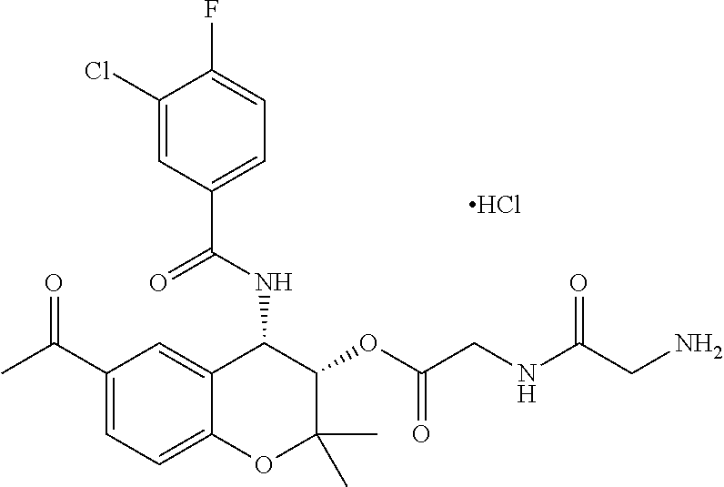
C1(Cl)=CC(C(NC2C3=CC(C(C)=O)=CC=C3OC(C)(C)C2OC(CNC(CN)=O)=O)=O)=CC=C1F.Cl
